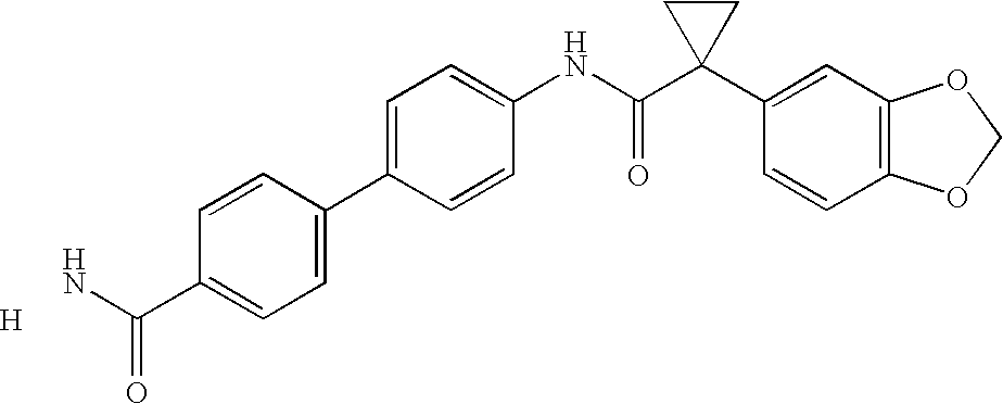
C1=C(C2=CC=C(C(N)=O)C=C2)C=CC(NC(C2(C3=CC4=C(C=C3)OCO4)CC2)=O)=C1.[H]
